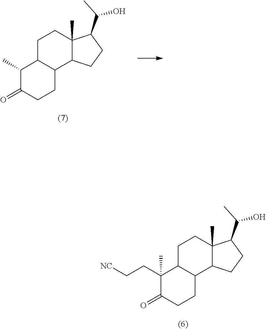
C1(CC[NC])(C)C(=O)CCC2C1CCC1(C)C2CCC1C(C)O.C1(C)C(=O)CCC2C1CCC1(C)C2CCC1C(C)O
